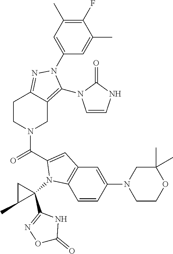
C1(F)=C(C)C=C(N2C(N3C=CNC3=O)=C3CN(C(=O)C4=CC5=C(C=CC(N6CCOC(C)(C)C6)=C5)N4C4(C5=NOC(=O)N5)CC4C)CCC3=N2)C=C1C
